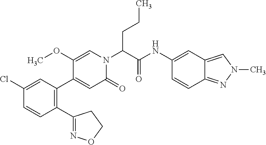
C1(Cl)=CC(C2=CC(=O)N(C(C(NC3=CC4=CN(C)N=C4C=C3)=O)CCC)C=C2OC)=C(C2=NOCC2)C=C1
